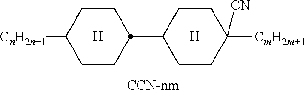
C1C(C2CCC([CnH2n+1])CC2)CCC([CmH2m+1])([CN])C1
